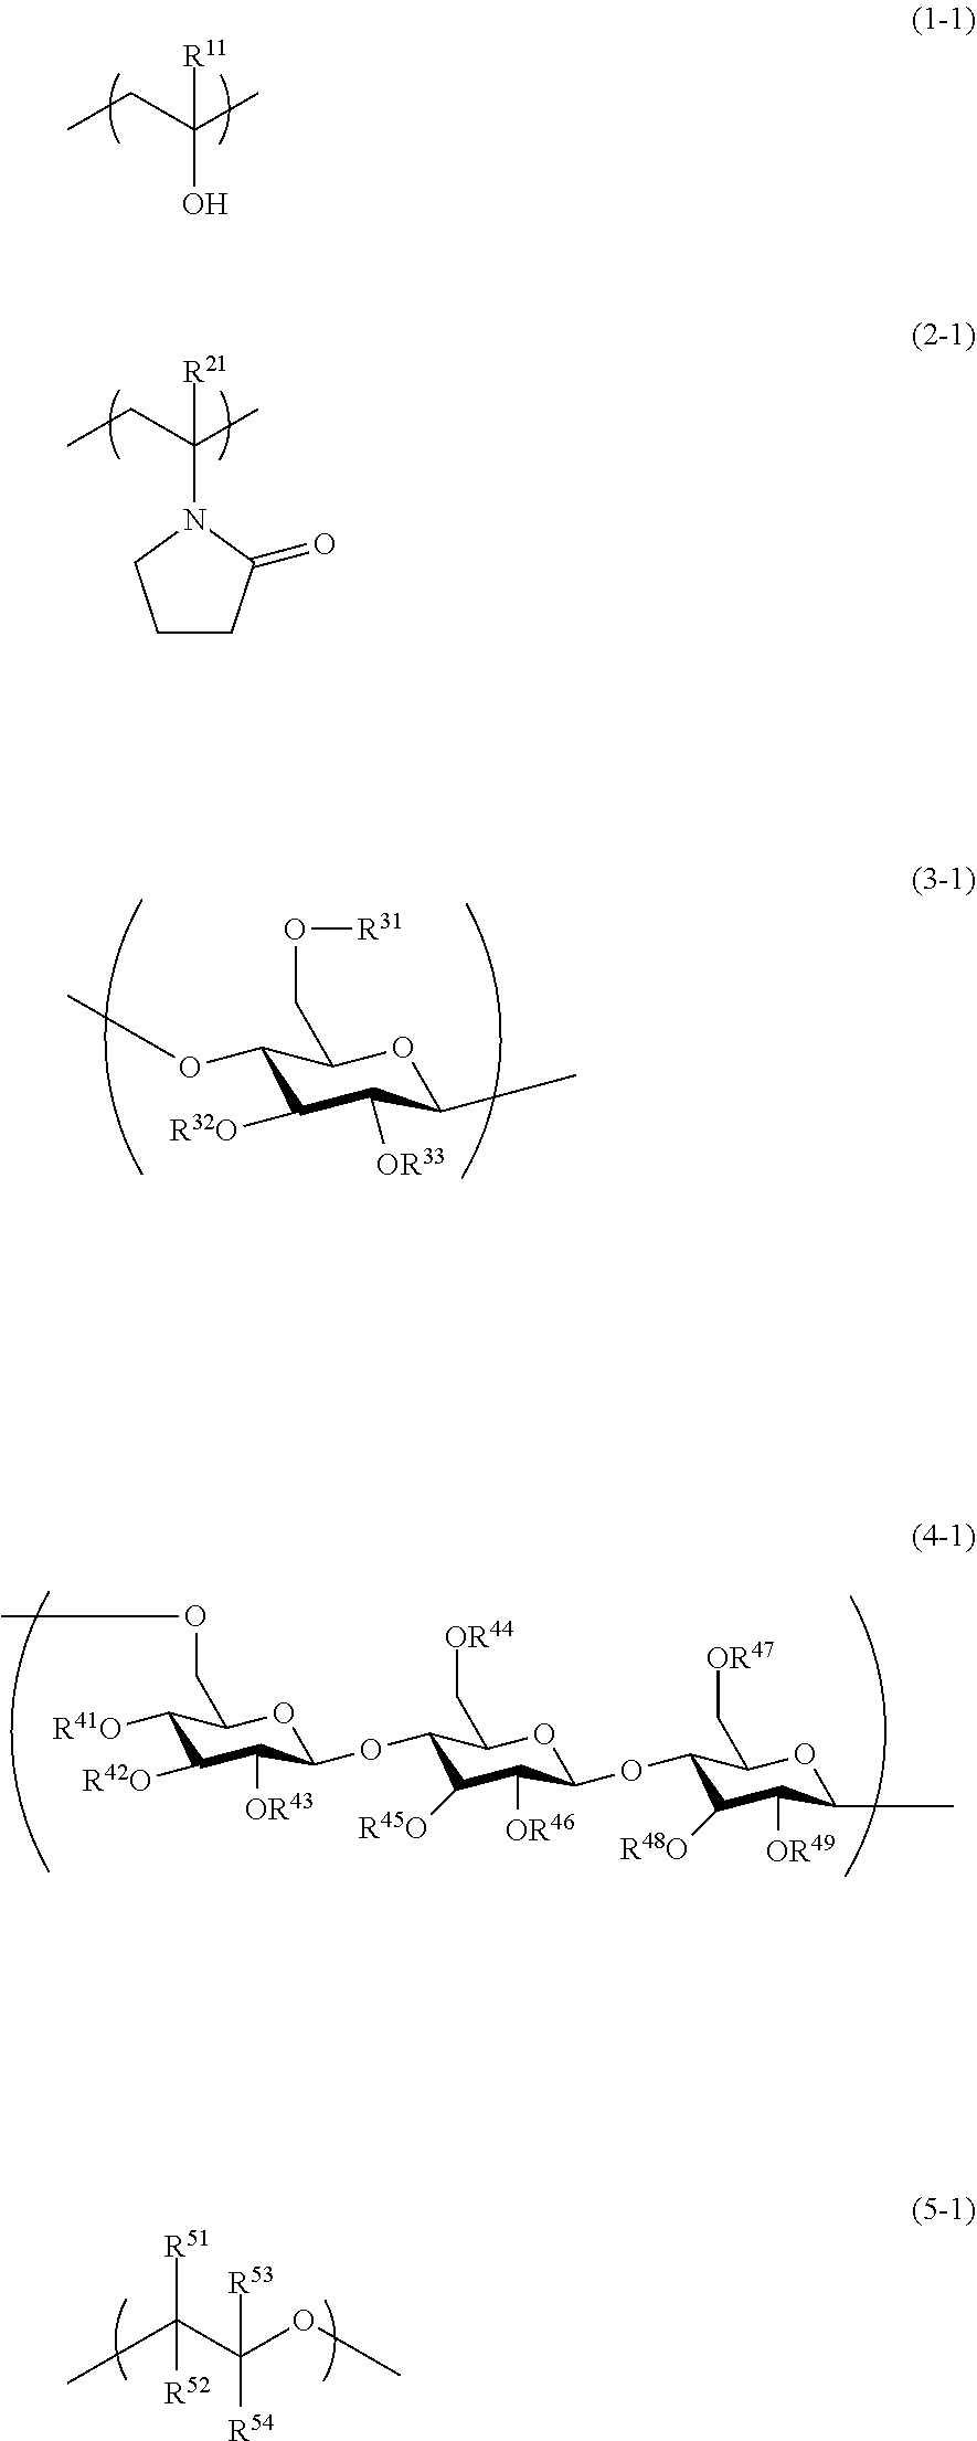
C(O)(CC)(C)[R11].C(N1CCCC1=O)(CC)(C)[R21].C1(OC)C([R32O])C([OR33])C(C)OC1CO[R31].C1([R41O])C([R42O])C([OR43])C(OC2C([R45O])C([OR46])C(OC3C([R48O])C([OR49])C(C)OC3C[OR47])OC2C[OR44])OC1COC.[R51]C(C(OC)([R54])[R53])(C)[R52]
